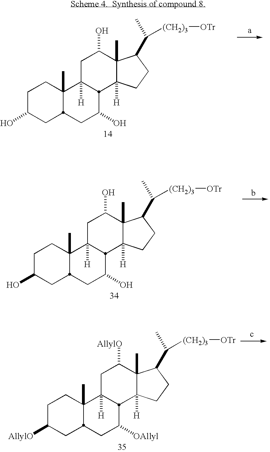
C1C(O)CC2C(C)(C1)C1([H])CC(O)C3(C)C([H])(CCC3C(C)[(CH2)3][OTr])C1C(O)C2.C1C(O)CC2C(C)(C1)C1([H])CC(O)C3(C)C([H])(CCC3C(C)[(CH2)3][OTr])C1C(O)C2.C1C([AllylO])CC2C(C)(C1)C1([H])CC([AllylO])C3(C)C([H])(CCC3C(C)[(CH2)3][OTr])C1C([OAllyl])C2
